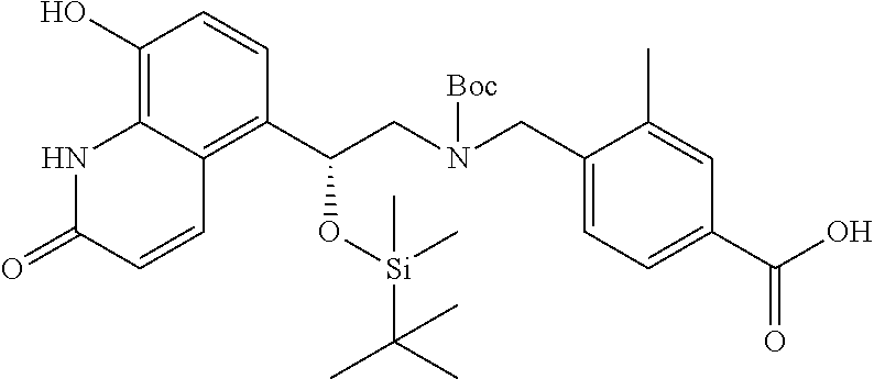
C1(O)=C2C(=C(C(CN(CC3=CC=C(C(O)=O)C=C3C)[Boc])O[Si](C(C)(C)C)(C)C)C=C1)C=CC(=O)N2
